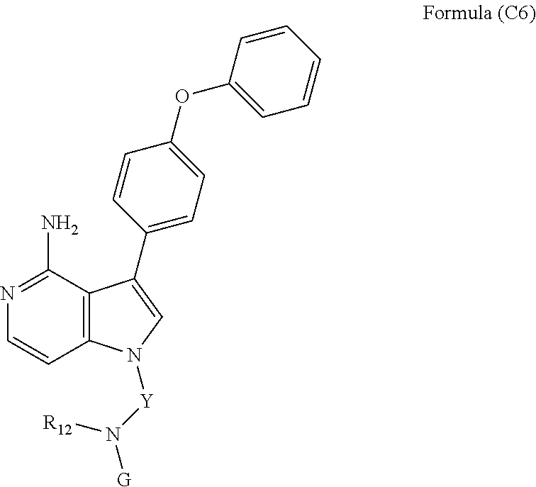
C1(N)=NC=CC2=C1C(C1=CC=C(OC3=CC=CC=C3)C=C1)=CN2[Y]N([G])[R12]
